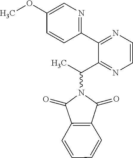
C1=C(OC)C=CC(C2=NC=CN=C2C(C)N2C(=O)C3=C(C2=O)C=CC=C3)=N1
